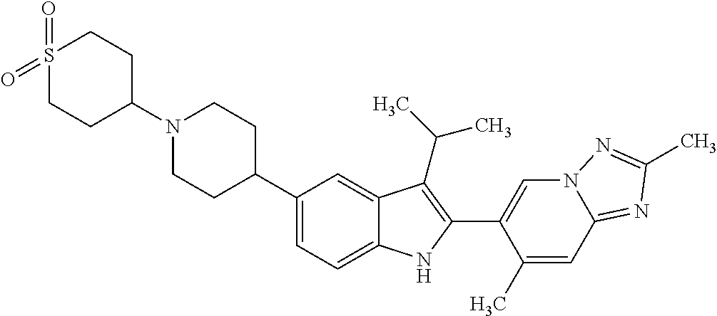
C1(N2CCC(C3=CC=C4C(=C3)C(C(C)C)=C(C3=CN5C(=NC(C)=N5)C=C3C)N4)CC2)CCS(=O)(=O)CC1
